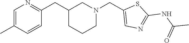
C1(CC2CCCN(CC3=CN=C(NC(=O)C)S3)C2)=NC=C(C)C=C1
